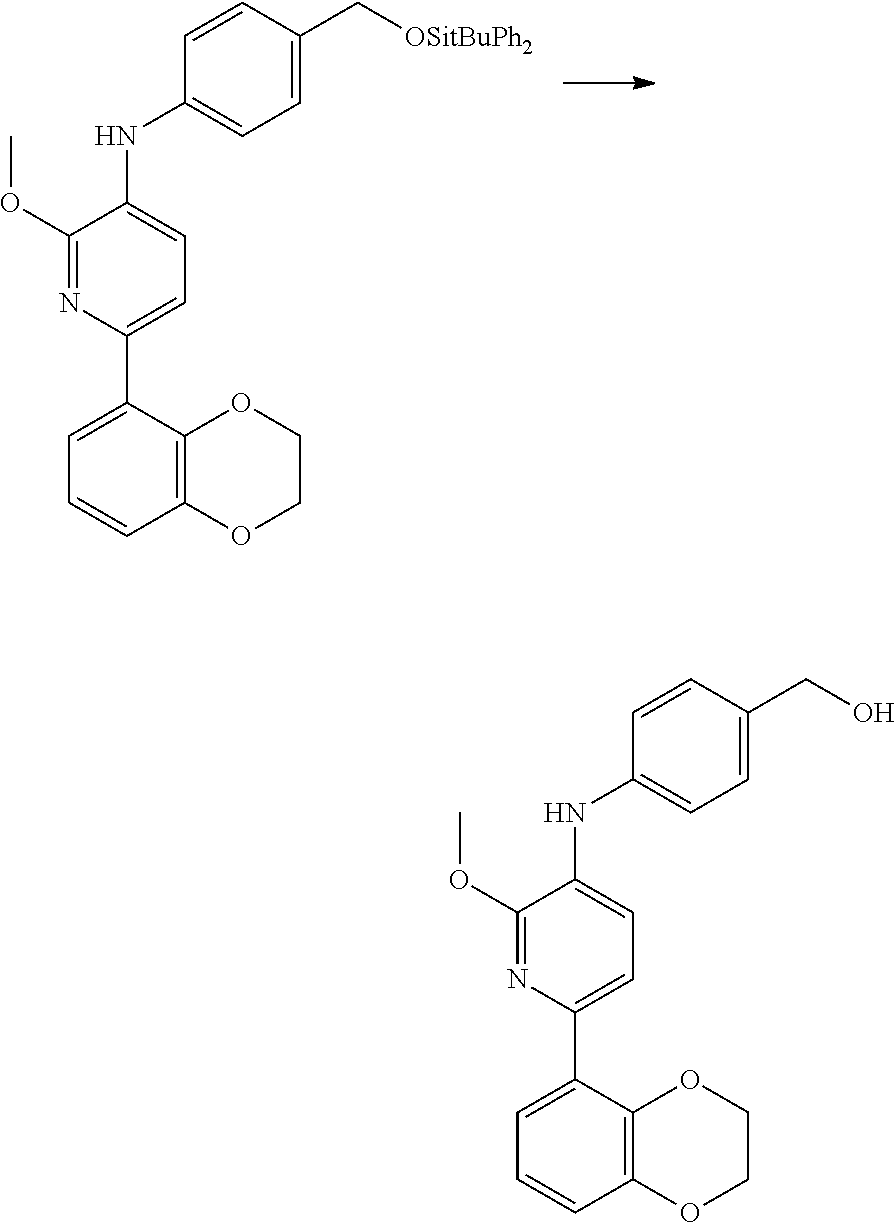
O(C1=NC(C2=CC=CC3=C2OCCO3)=CC=C1NC1=CC=C(C[OSitBuPh2])C=C1)C.O(C1=NC(C2=CC=CC3=C2OCCO3)=CC=C1NC1=CC=C(CO)C=C1)C
